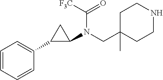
N1CCC(CN(C2CC2C2=CC=CC=C2)C(=O)[F3C])(C)CC1
